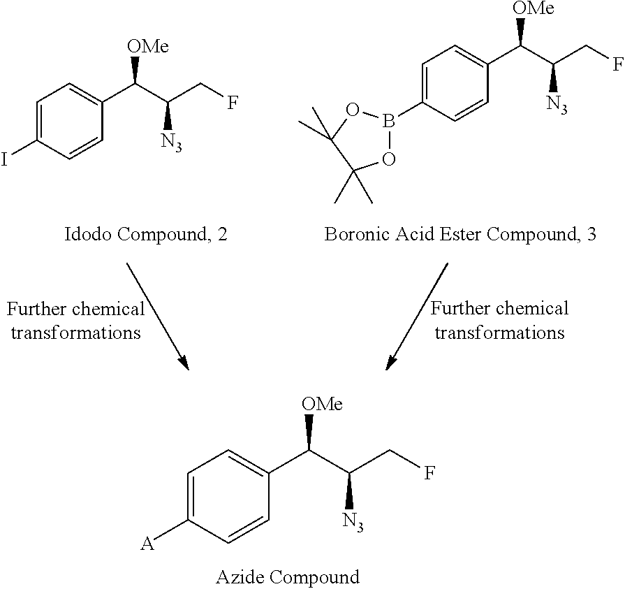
C1=C(I)C=CC(C(C(CF)[N3])[OMe])=C1.C1=C(B2OC(C)(C)C(C)(C)O2)C=CC(C(C(CF)[N3])[OMe])=C1.C1=C([A])C=CC(C(C(CF)[N3])[OMe])=C1
